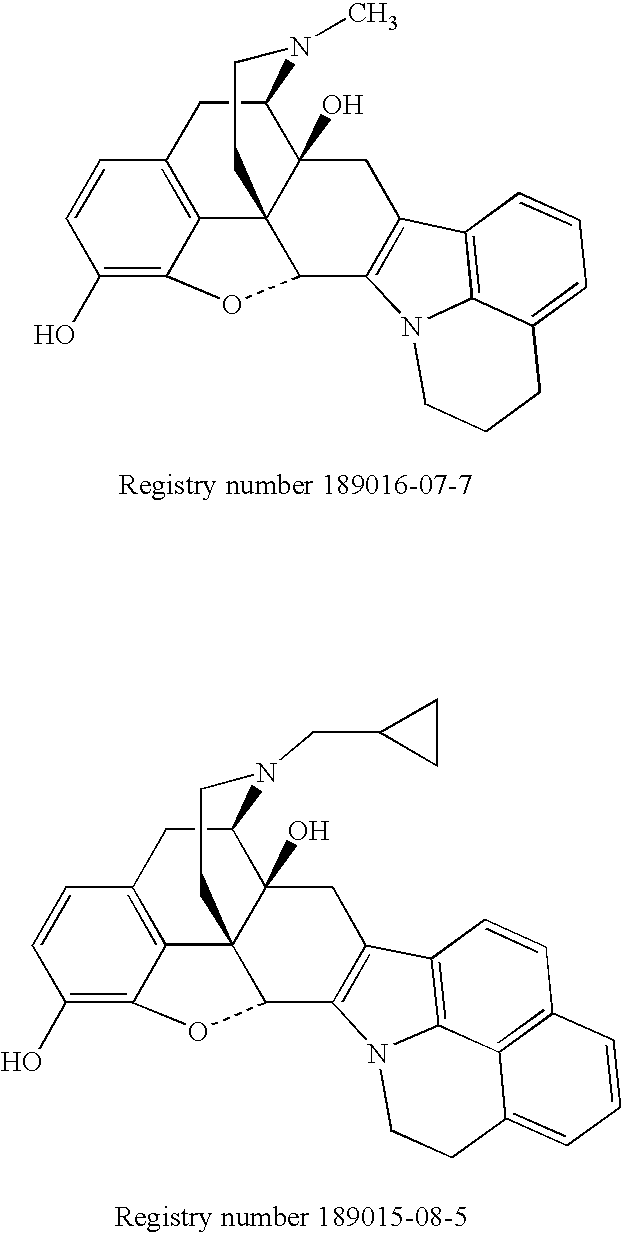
C1(O)=C2C3=C(C=C1)CC1N(C)CCC34C(C3=C(CC41O)C1=C4N3CCCC4=CC=C1)O2.C1(O)=C2C3=C(C=C1)CC1N(CC4CC4)CCC34C(C3=C(CC41O)C1=C4N3CCC3=CC=CC(=C43)C=C1)O2
